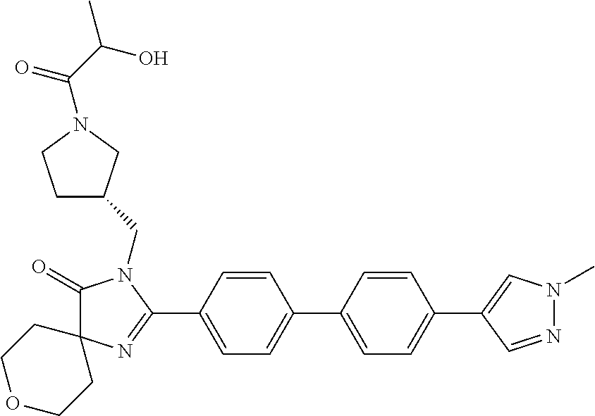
C1(=O)N(CC2CCN(C(C(O)C)=O)C2)C(C2=CC=C(C3=CC=C(C4=CN(C)N=C4)C=C3)C=C2)=NC12CCOCC2
